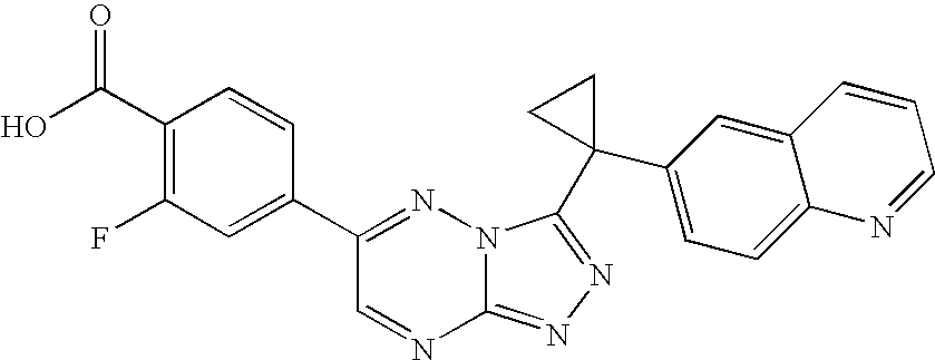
C12=NN=C(C3(C4=CC=C5C(=C4)C=CC=N5)CC3)N1N=C(C1=CC(F)=C(C(O)=O)C=C1)C=N2
